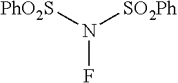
[PhO2S]N([SO2Ph])F
